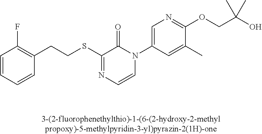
C(SC1=NC=CN(C2=CN=C(OCC(O)(C)C)C(C)=C2)C1=O)CC1=C(F)C=CC=C1
